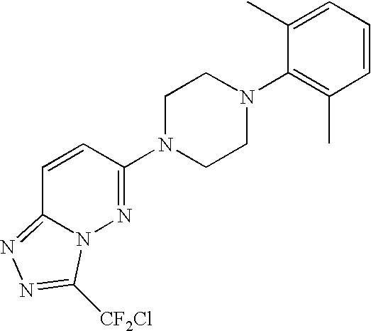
C1N(C2=NN3C(=NN=C3[CF2Cl])C=C2)CCN(C2=C(C)C=CC=C2C)C1
